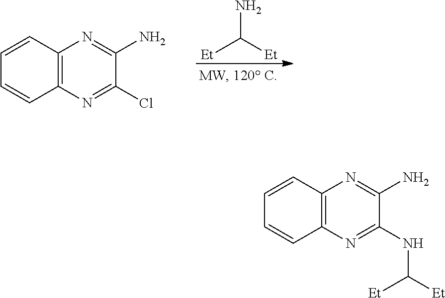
NC([Et])[Et].C12=C(N=C(Cl)C(N)=N1)C=CC=C2.C12=C(N=C(NC([Et])[Et])C(N)=N1)C=CC=C2
